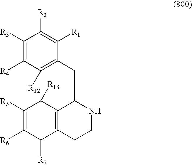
C1([R3])=C([R4])C([R12])=C(CC2C3=C(CCN2)C([R7])C([R6])=C([R5])C3[R13])C([R1])=C1[R2]
